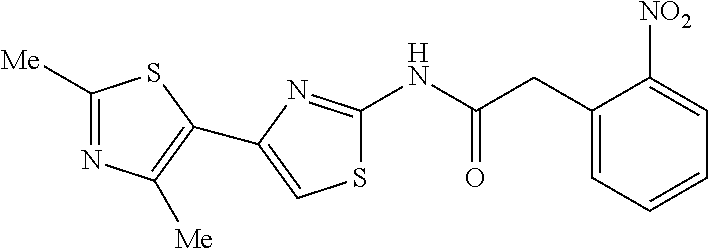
C1([Me])=NC([Me])=C(C2=CSC(NC(CC3=CC=CC=C3[NO2])=O)=N2)S1
